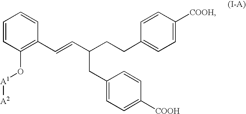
C1=CC(O[A1][A2])=C(C=CC(CC2=CC=C([COOH])C=C2)CCC2=CC=C([COOH])C=C2)C=C1
